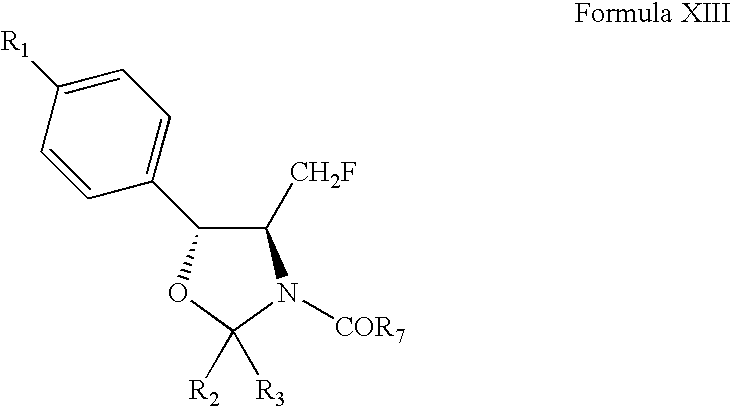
C1([R1])=CC=C(C2C([CH2F])N([COR7])C([R2])([R3])O2)C=C1
